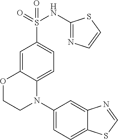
S(C1=CC=C2C(=C1)OCCN2C1=CC=C2C(=C1)N=CS2)(=O)(=O)NC1=NC=CS1
